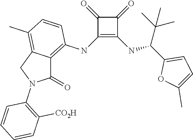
C1(NC2=C3C(=C(C)C=C2)CN(C2=C([CO2H])C=CC=C2)C3=O)=C(NC(C2=CC=C(C)O2)C(C)(C)C)C(=O)C1=O
